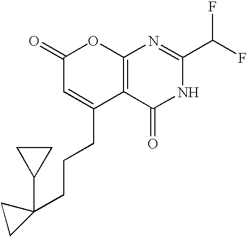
C1(=O)C=C(CCCC2(C3CC3)CC2)C2=C(O1)N=C(C(F)F)NC2=O
